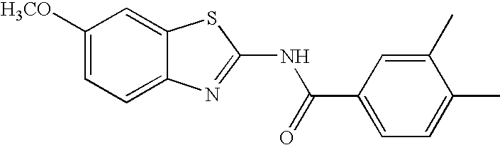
C1([H3CO])=CC=C2C(=C1)SC(NC(C1=CC=C(C)C(C)=C1)=O)=N2
